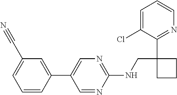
C1(C2=CC(C#N)=CC=C2)=CN=C(NCC2(C3=NC=CC=C3Cl)CCC2)N=C1
